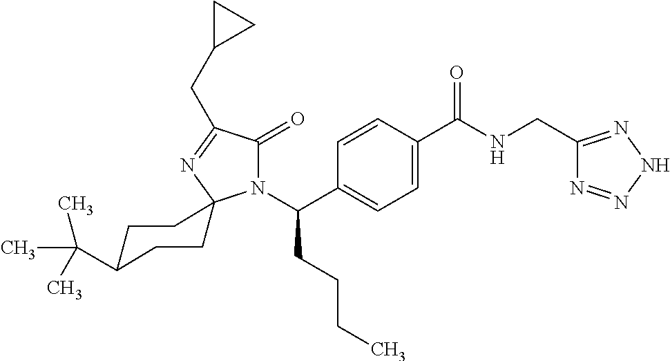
C1C(C(C)(C)C)CCC2(C1)N(C(C1=CC=C(C(NCC3=NNN=N3)=O)C=C1)CCCC)C(=O)C(CC1CC1)=N2
